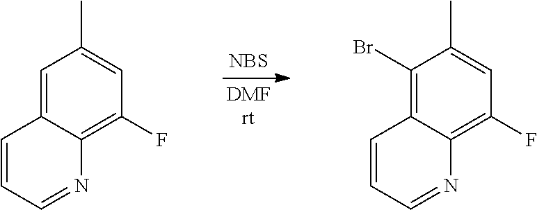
C1=CC=NC2=C(F)C=C(C)C=C12.[NBS].C1=CC=NC2=C(F)C=C(C)C(Br)=C12
